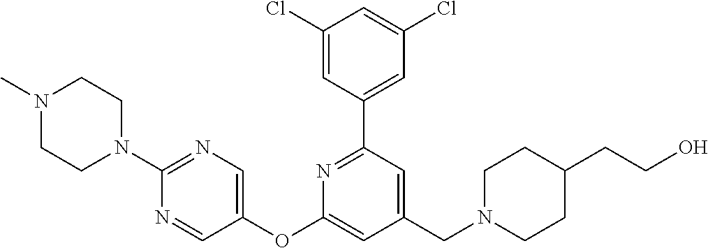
C1(Cl)=CC(C2=NC(OC3=CN=C(N4CCN(C)CC4)N=C3)=CC(CN3CCC(CCO)CC3)=C2)=CC(Cl)=C1
